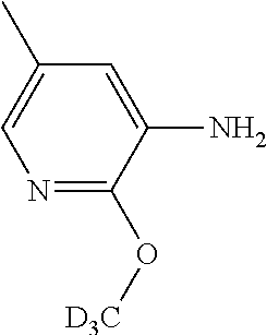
N1=C(O[D3C])C(N)=CC(C)=C1
